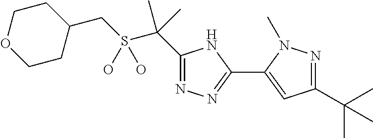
C1(C(S(CC2CCOCC2)(O)O)(C)C)=NN=C(C2=CC(C(C)(C)C)=NN2C)N1
